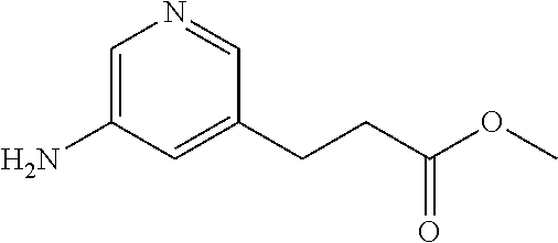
C1=C(N)C=C(CCC(OC)=O)C=N1
